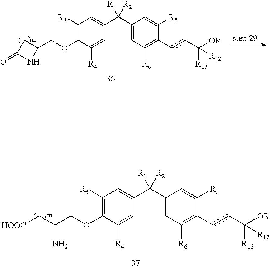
C1([R3])=C(OCC2NC(=O)C2)C([R4])=CC(C(C2=CC([R6])=C(ccC([OR])([R13])[R12])C([R5])=C2)([R1])[R2])=C1.C1([R3])=C(OCC(C[HOOC])N)C([R4])=CC(C(C2=CC([R6])=C(ccC([OR])([R13])[R12])C([R5])=C2)([R1])[R2])=C1
